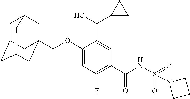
C1=C(OCC23CC4CC(CC(C2)C4)C3)C(C(O)C2CC2)=CC(C(NS(N2CCC2)(=O)=O)=O)=C1F
